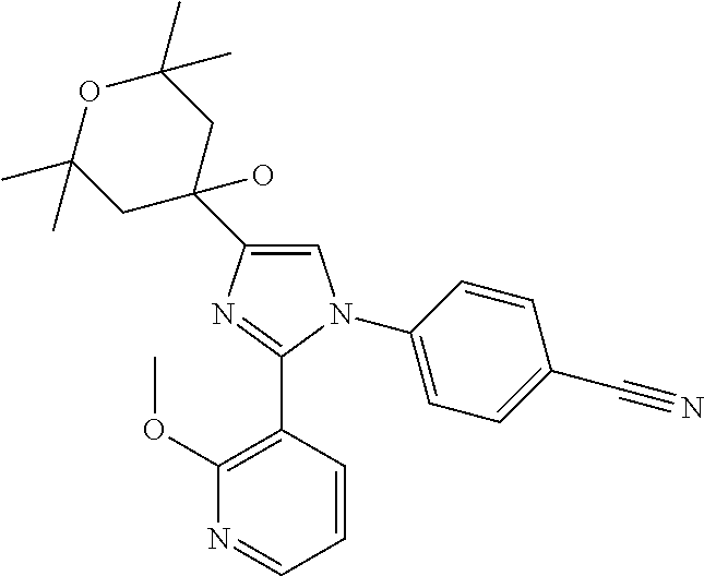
C1(C2(O)CC(C)(C)OC(C)(C)C2)=CN(C2=CC=C(C#N)C=C2)C(C2=C(OC)N=CC=C2)=N1
